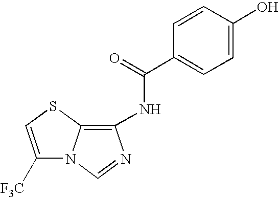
C1([F3C])=CSC2=C(NC(C3=CC=C(O)C=C3)=O)N=CN12
